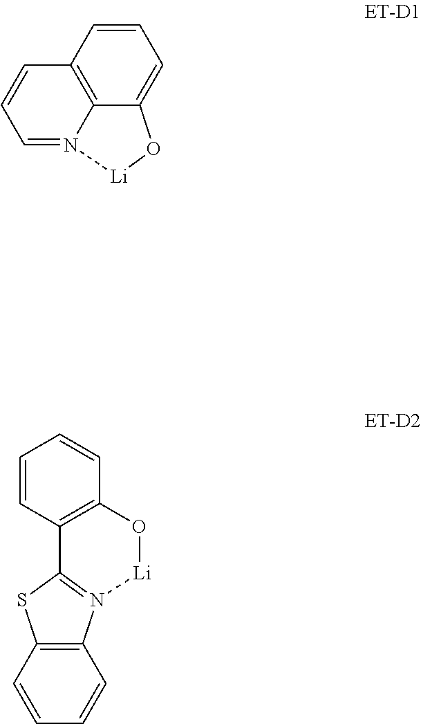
C12=CC=CC3=C1N(=CC=C3)[Li]O2.C1=CC2=C(C=C1)SC1=N2[Li]OC2=C1C=CC=C2
